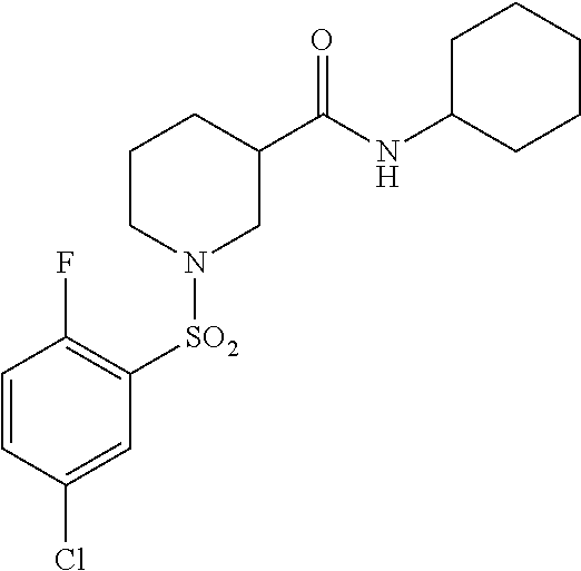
C1CN([SO2]C2=C(F)C=CC(Cl)=C2)CC(C(NC2CCCCC2)=O)C1
